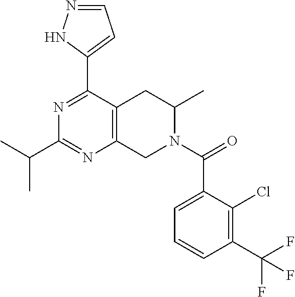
C1(C2=CC=NN2)=NC(C(C)C)=NC2=C1CC(C)N(C(=O)C1=CC=CC(C(F)(F)F)=C1Cl)C2
